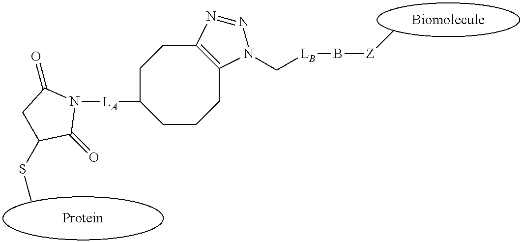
[LA](C1CCCC2=C(CC1)N=NN2C[LB]B[Z]C)N1C(=O)C(SC)CC1=O
